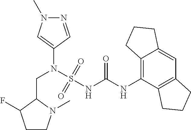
C1(N(S(NC(NC2=C3C(=CC4=C2CCC4)CCC3)=O)(=O)=O)CC2C(F)CCN2C)=CN(C)N=C1
